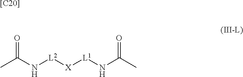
O=C(N[L2][X][L1]NC(C)=O)C.[[C20]]
